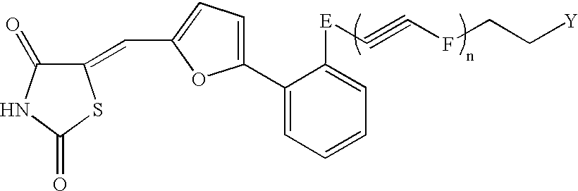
C1(=CC2=CC=C(C3=CC=CC=C3[E]C#CFCC[Y])O2)C(=O)NC(=O)S1
